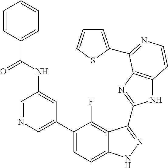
C1=C(C2=CC=C3C(=C2F)C(C2=NC4=C(N2)C=CN=C4C2=CC=CS2)=NN3)C=C(NC(=O)C2=CC=CC=C2)C=N1
